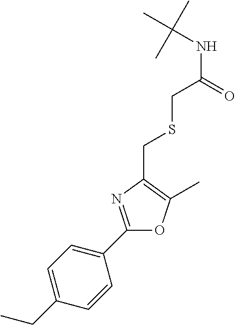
C1=C(CC)C=CC(C2=NC(CSCC(NC(C)(C)C)=O)=C(C)O2)=C1
